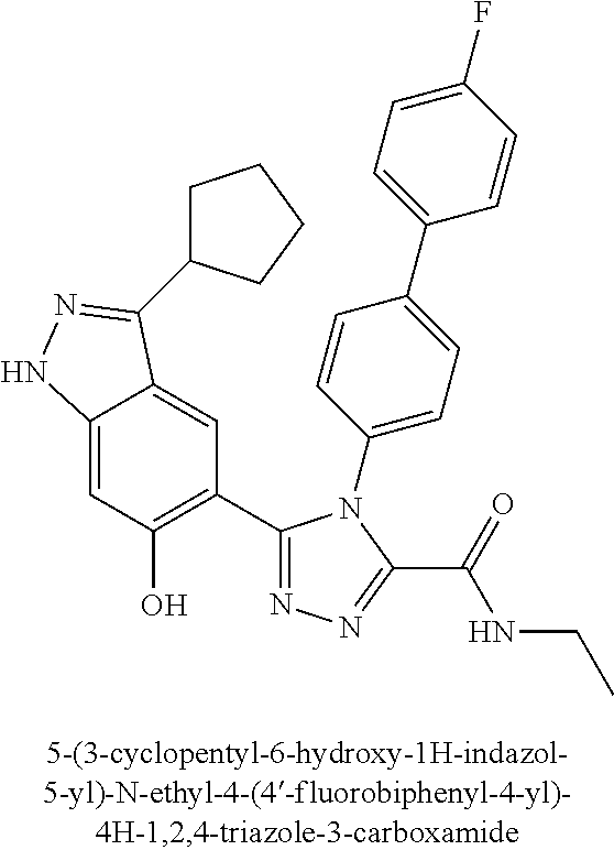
C1=C2C(=CC(C3=NN=C(C(=O)NCC)N3C3=CC=C(C4=CC=C(F)C=C4)C=C3)=C1O)C(C1CCCC1)=NN2
